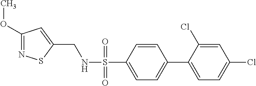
S(C1=CC=C(C2=CC=C(Cl)C=C2Cl)C=C1)(=O)(=O)NCC1=CC(OC)=NS1
